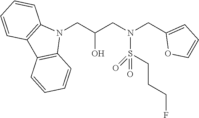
N1(CC(CN(CC2=CC=CO2)S(CCCF)(=O)=O)O)C2=C(C3=C1C=CC=C3)C=CC=C2
